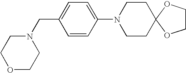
C1=CC(N2CCC3(CC2)OCCO3)=CC=C1CN1CCOCC1
